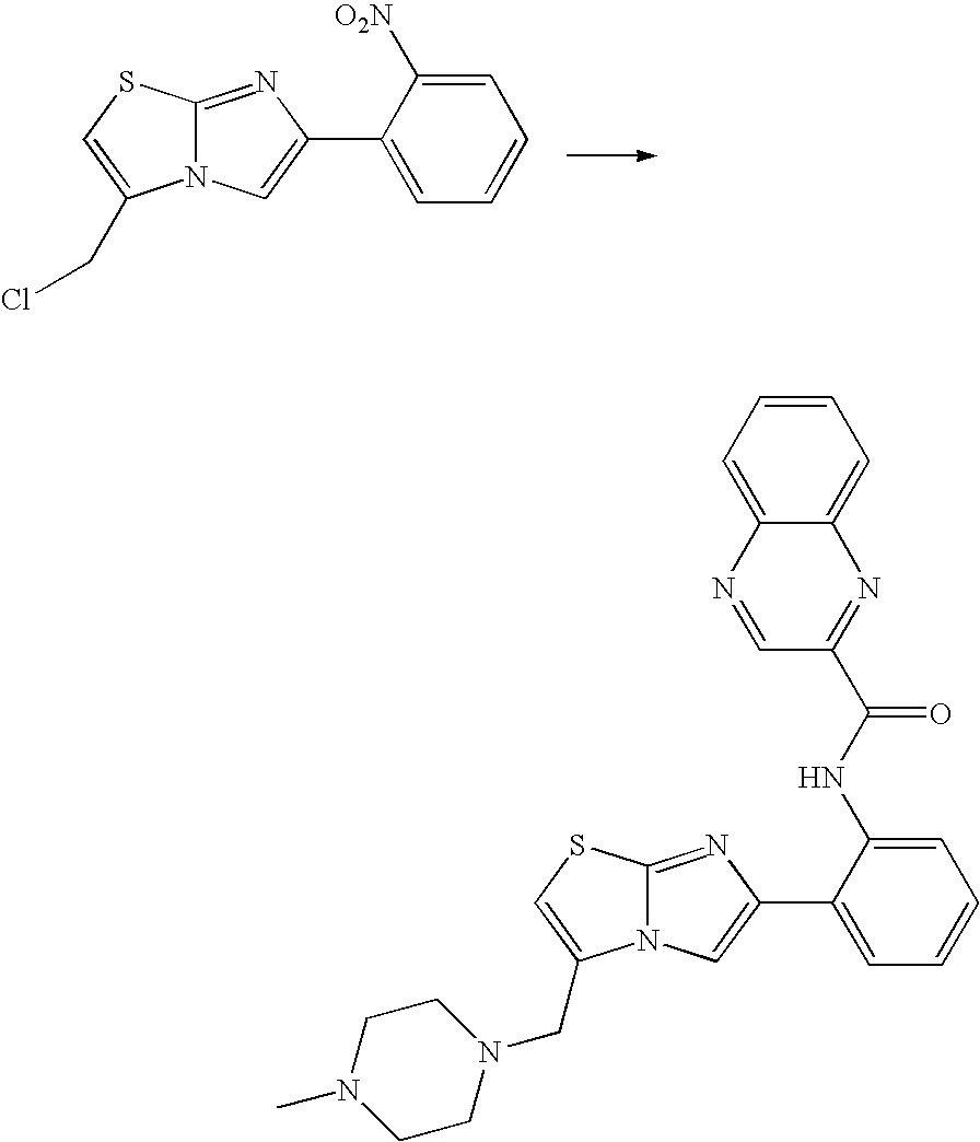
C12=NC(C3=CC=CC=C3[O2N])=CN1C(CCl)=CS2.C12=NC(C3=CC=CC=C3NC(C3=NC4=CC=CC=C4N=C3)=O)=CN1C(CN1CCN(C)CC1)=CS2
